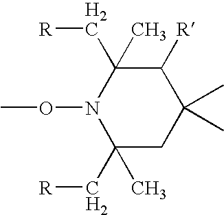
C1(C)(C[R])N(OC)C(C)(C[R])CC(C)(C)C1[R]
